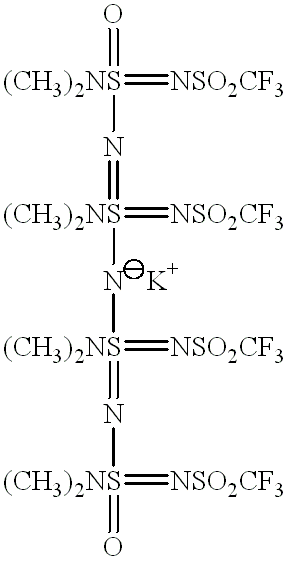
[(CH3)2NS](=[NSO2CF3])(=O)N=[(CH3)2NS](N[(CH3)2NS](=N[(CH3)2NS](=O)=[NSO2CF3])=[NSO2CF3])=[NSO2CF3]
